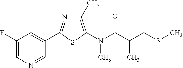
C1=C(F)C=C(C2=NC(C)=C(N(C(C(CSC)C)=O)C)S2)C=N1
